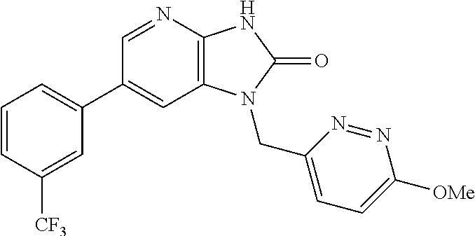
C1(C2=CC=CC([CF3])=C2)=CC2=C(N=C1)NC(=O)N2CC1=CC=C([OMe])N=N1
